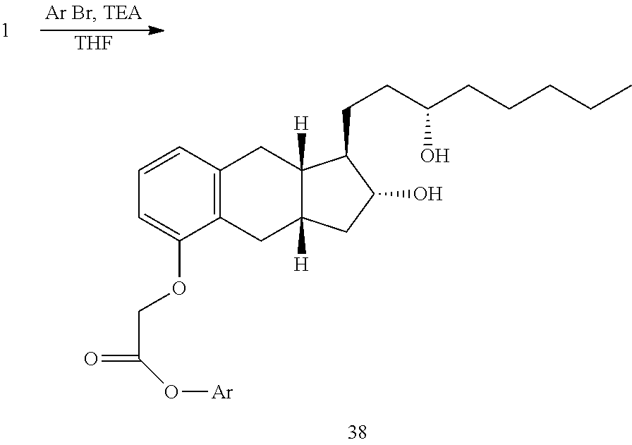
[THF].C1=CC=C(OCC(=O)O[Ar])C2=C1CC1([H])C([H])(C2)CC(O)C1CCC(CCCCC)O
